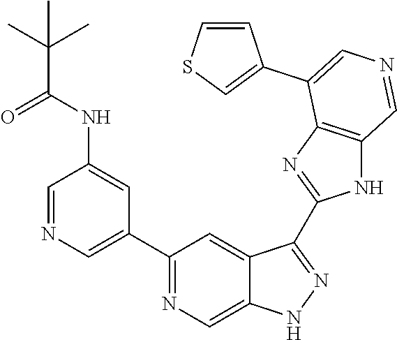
C1(C2=CN=CC(NC(C(C)(C)C)=O)=C2)=NC=C2C(=C1)C(C1=NC3=C(N1)C=NC=C3C1=CSC=C1)=NN2
